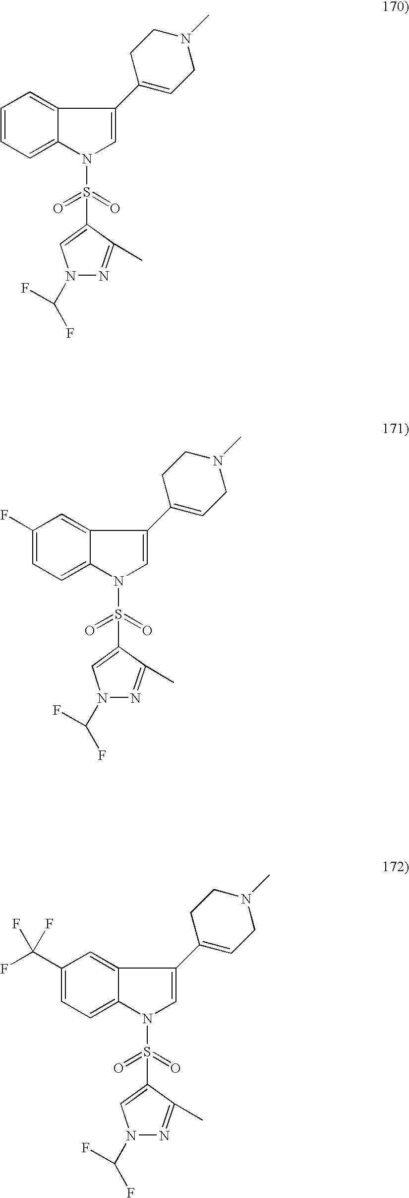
C1=CC=C2C(=C1)C(C1=CCN(C)CC1)=CN2S(=O)(=O)C1=CN(C(F)F)N=C1C.C1(F)=CC=C2C(=C1)C(C1=CCN(C)CC1)=CN2S(=O)(=O)C1=CN(C(F)F)N=C1C.C1(C(F)(F)F)=CC=C2C(=C1)C(C1=CCN(C)CC1)=CN2S(=O)(=O)C1=CN(C(F)F)N=C1C
